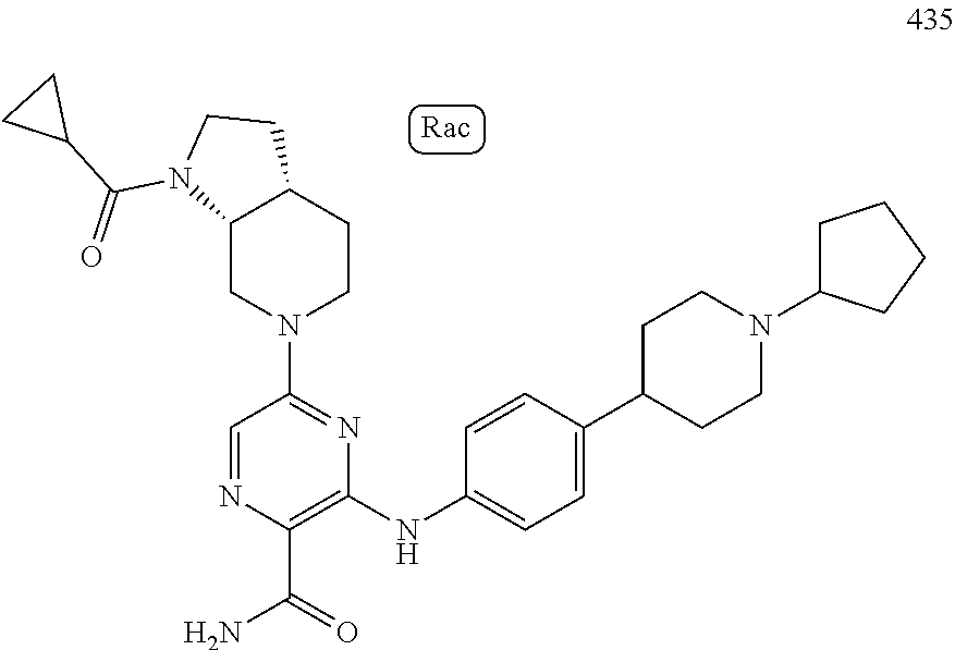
C12CN(C3=NC(NC4=CC=C(C5CCN(C6CCCC6)CC5)C=C4)=C(C(=O)N)N=C3)CCC1CCN2C(=O)C1CC1
